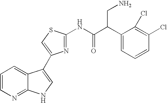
C1=CN=C2C(=C1)C(C1=CSC(NC(C(C3=CC=CC(Cl)=C3Cl)CN)=O)=N1)=CN2
